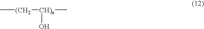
C[(CH2][CH)n](C)O
